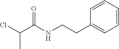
ClC(C)C(=O)NCCC1=CC=CC=C1
